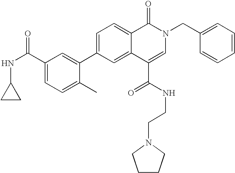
C1(CN2C(=O)C3=CC=C(C4=CC(C(NC5CC5)=O)=CC=C4C)C=C3C(C(NCCN3CCCC3)=O)=C2)=CC=CC=C1
